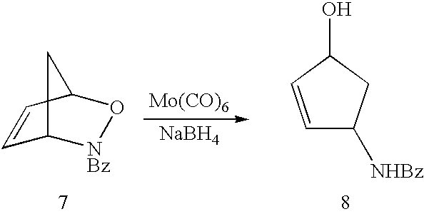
[Mo(CO)6].[NaBH4].C1=CC2O[NBz]C1C2.C1=CC(O)CC1[NHBz]
